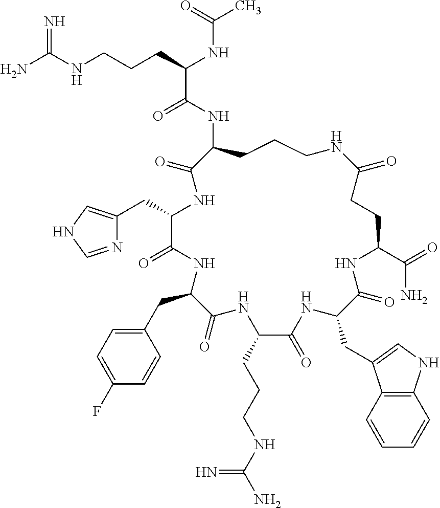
NC(NCCCC(NC(C)=O)C(=O)NC1CCCNC(=O)CCC(C(=O)N)NC(=O)C(CC2=CNC3=C2C=CC=C3)NC(=O)C(CCCNC(N)=N)NC(=O)C(CC2=CC=C(F)C=C2)NC(=O)C(CC2=CNC=N2)NC1=O)=N
